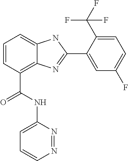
C1=CC(C(NC2=CC=CN=N2)=O)=C2C(=C1)NC(C1=CC(F)=CC=C1C(F)(F)F)=N2
